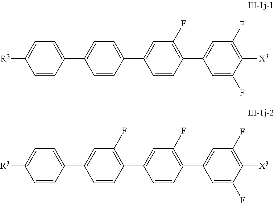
C1(C2=CC=C([R3])C=C2)=CC=C(C2=CC(F)=C(C3=CC(F)=C([X3])C(F)=C3)C=C2)C=C1.C1(C2=CC=C([R3])C=C2)=CC(F)=C(C2=CC(F)=C(C3=CC(F)=C([X3])C(F)=C3)C=C2)C=C1
